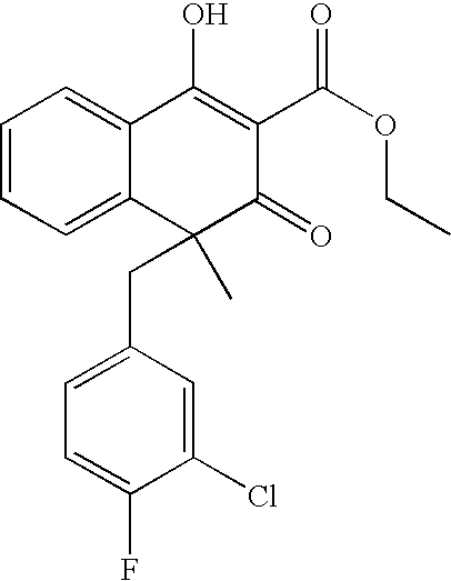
C1=CC=C2C(=C1)C(O)=C(C(=O)OCC)C(=O)C2(C)CC1=CC=C(F)C(Cl)=C1
